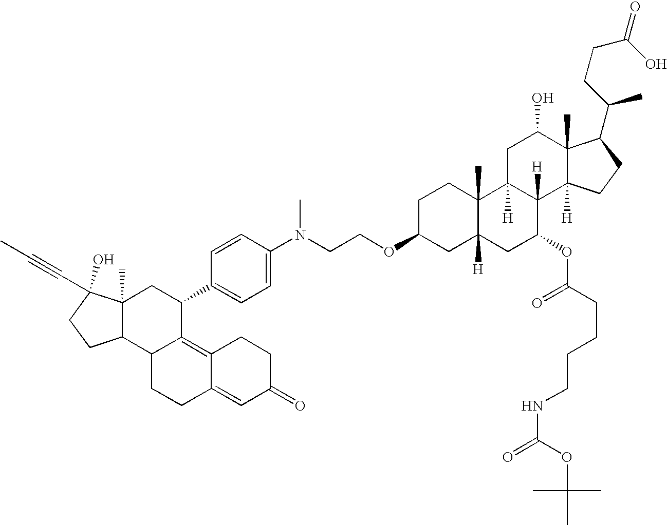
O=C(CCC(C)C1C2(C)C([H])(CC1)C1([H])C([H])(CC2O)C2(C)C([H])(CC1OC(=O)CCCCNC(=O)OC(C)(C)C)CC(OCCN(C)C1=CC=C(C3CC4(C)C(C5C3=C3C(=CC(=O)CC3)CC5)CCC4(O)C#CC)C=C1)CC2)O
